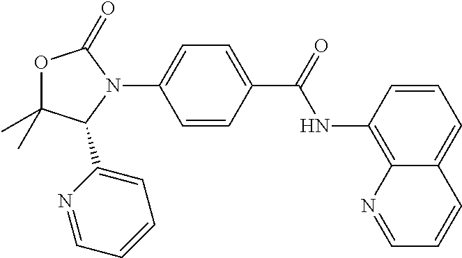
O1C(C)(C)C(C2=CC=CC=N2)N(C2=CC=C(C(=O)NC3=C4C(=CC=C3)C=CC=N4)C=C2)C1=O
